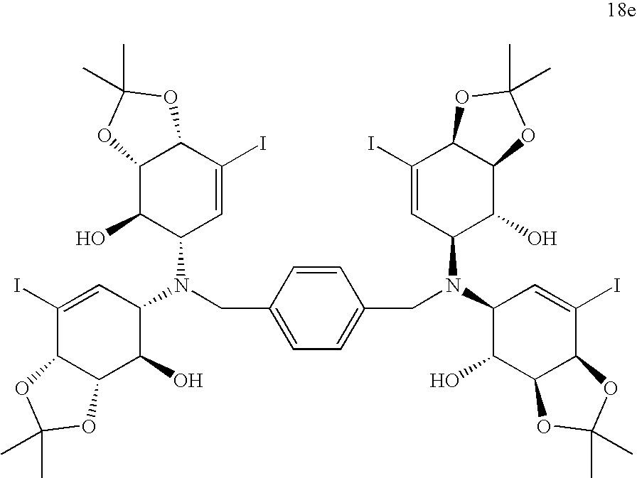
C1(I)=CC(N(C2C=C(I)C3C(C2O)OC(C)(C)O3)CC2=CC=C(CN(C3C(O)C4C(C(I)=C3)OC(C)(C)O4)C3C(O)C4C(C(I)=C3)OC(C)(C)O4)C=C2)C(O)C2C1OC(C)(C)O2
